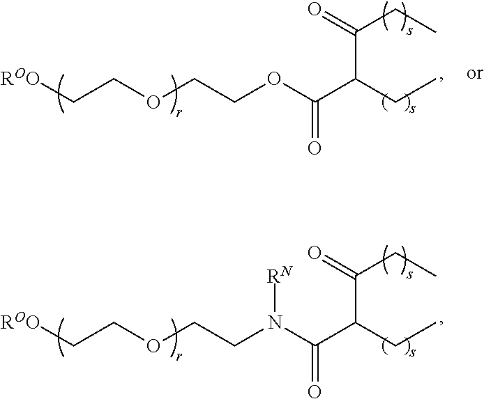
[ROO]CCOCCOC(C(CC)C(=O)CC)=O.[ROO]CCOCCN(C(C(CC)C(=O)CC)=O)[RN]
